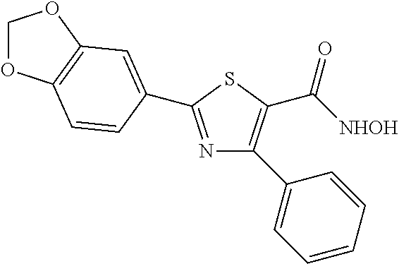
C1OC2=C(O1)C=C(C1=NC(C3=CC=CC=C3)=C(C([NHOH])=O)S1)C=C2
